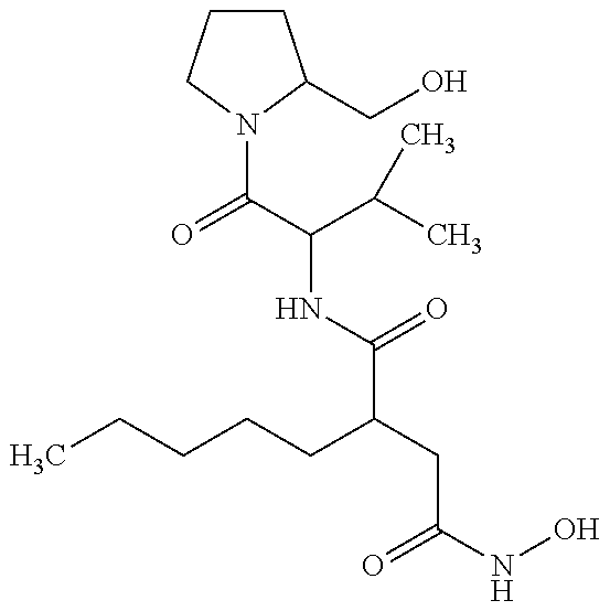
C1CCN(C(C(C(C)C)NC(C(CC(NO)=O)CCCCC)=O)=O)C1CO
